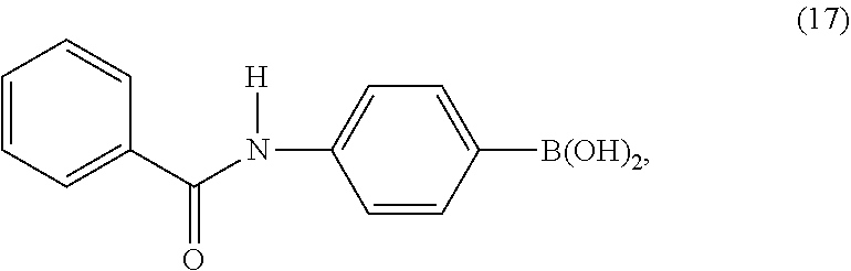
C1=CC=C(C(N([H])C2=CC=C([B(OH)2])C=C2)=O)C=C1
